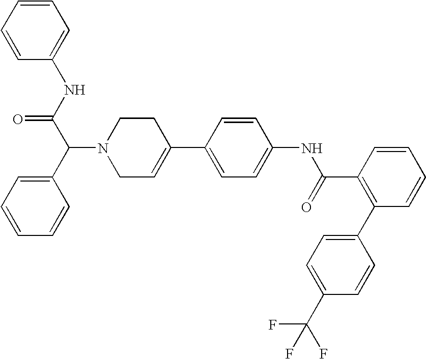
C1(C2=CC=C(NC(C3=C(C4=CC=C(C(F)(F)F)C=C4)C=CC=C3)=O)C=C2)=CCN(C(C(=O)NC2=CC=CC=C2)C2=CC=CC=C2)CC1
